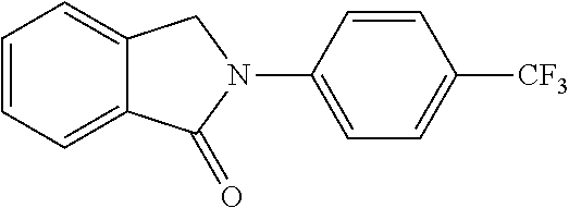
C1=CC=C2C(=C1)CN(C1=CC=C([CF3])C=C1)C2=O
